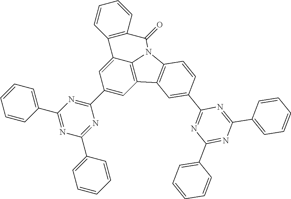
C1(C2=NC(C3=CC=CC=C3)=NC(C3=CC=CC=C3)=N2)=CC2=C3C(=C1)C1=C(C=CC=C1)C(=O)N3C1=C2C=C(C2=NC(C3=CC=CC=C3)=NC(C3=CC=CC=C3)=N2)C=C1
